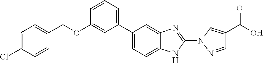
C1=C2C(=CC(C3=CC=CC(OCC4=CC=C(Cl)C=C4)=C3)=C1)N=C(N1C=C(C(O)=O)C=N1)N2
